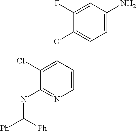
C1(Cl)=C(OC2=CC=C(N)C=C2F)C=CN=C1N=C([Ph])[Ph]
